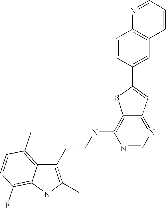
C1(CCNC2=C3C(=NC=N2)C=C(C2=CC4=C(C=C2)N=CC=C4)S3)=C(C)NC2=C(F)C=CC(C)=C12
